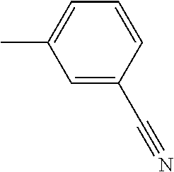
C1=C(C#N)C=CC=C1C
